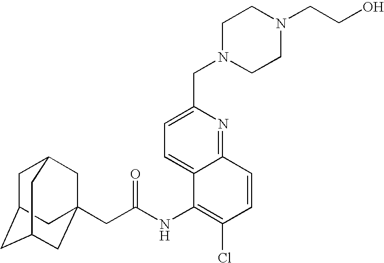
C1C2CC3CC(CC(NC4=C(Cl)C=CC5=NC(CN6CCN(CCO)CC6)=CC=C45)=O)(CC1C3)C2
